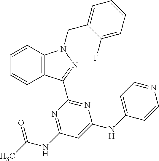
C12=C(C=CC=C1)N(CC1=CC=CC=C1F)N=C2C1=NC(NC2=CC=NC=C2)=CC(NC(=O)C)=N1
